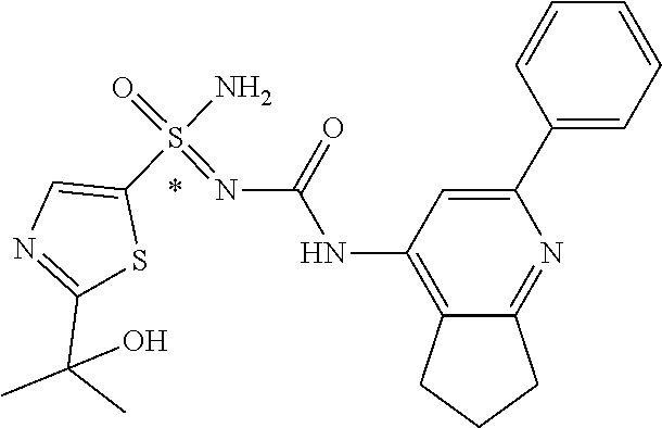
C12=C(NC(=O)N=S(N)(=O)C3=CN=C(C(C)(O)C)S3)C=C(C3=CC=CC=C3)N=C1CCC2
